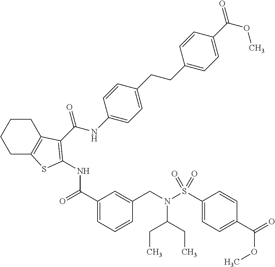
C1C2=C(CCC1)C(C(NC1=CC=C(CCC3=CC=C(C(OC)=O)C=C3)C=C1)=O)=C(NC(C1=CC=CC(CN(S(C3=CC=C(C(=O)OC)C=C3)(=O)=O)C(CC)CC)=C1)=O)S2
